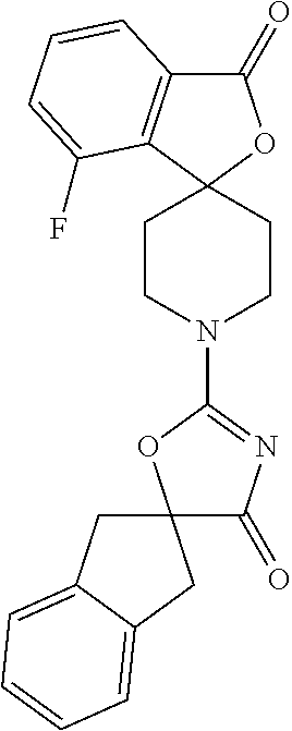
C1(=O)C2=C(C3(O1)CCN(C1=NC(=O)C4(O1)CC1=CC=CC=C1C4)CC3)C(F)=CC=C2
